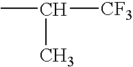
CC([CF3])C
